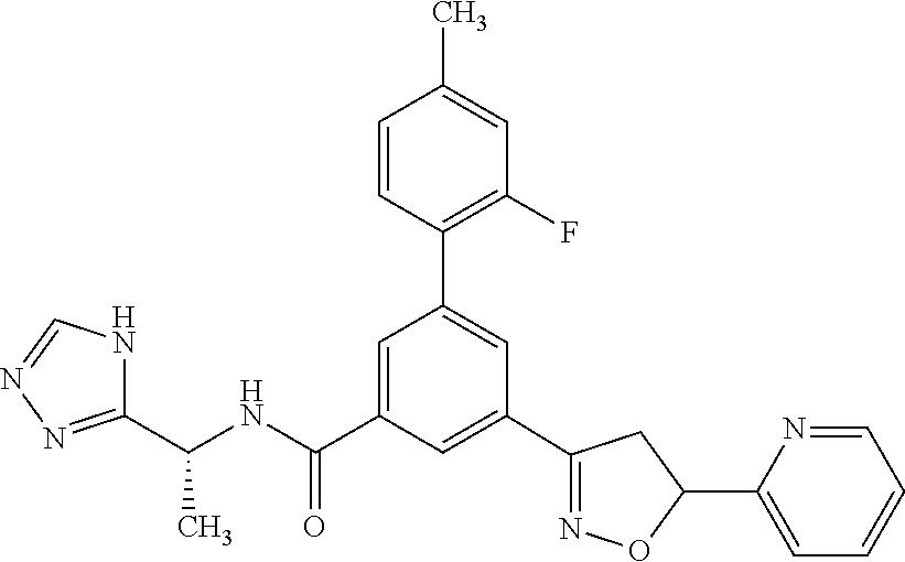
C1(C2=NOC(C3=CC=CC=N3)C2)=CC(C(NC(C2=NN=CN2)C)=O)=CC(C2=C(F)C=C(C)C=C2)=C1
